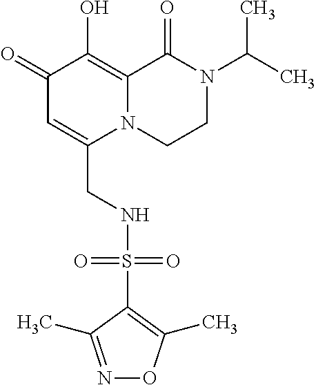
C1(=O)C=C(CNS(C2=C(C)ON=C2C)(=O)=O)N2C(=C1O)C(=O)N(C(C)C)CC2
